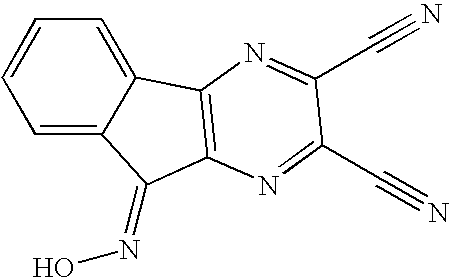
C1=C2C(=CC=C1)C1=C(C2=NO)N=C(C#N)C(C#N)=N1
